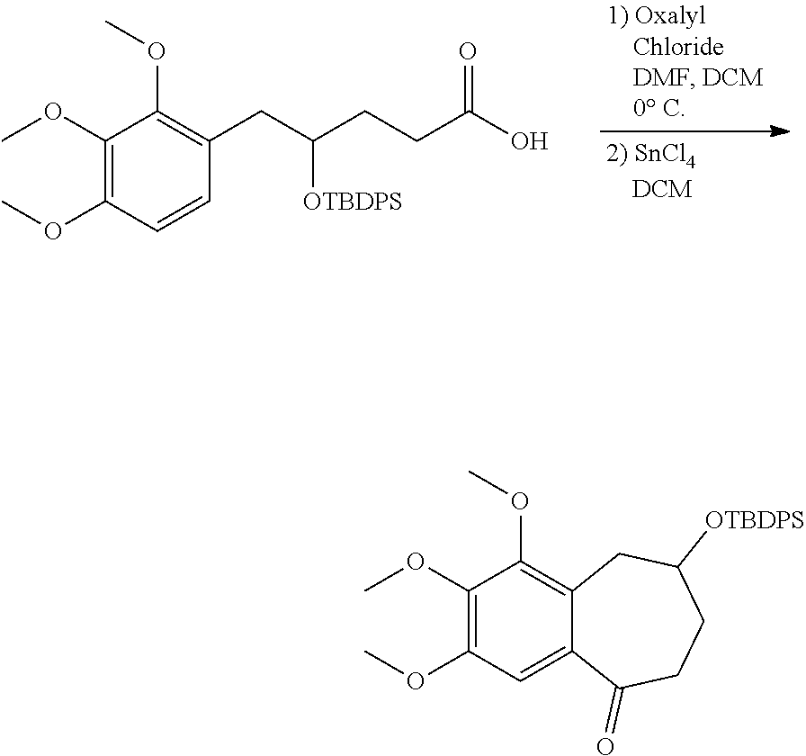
C1(OC)=C(OC)C=CC(CC(CCC(O)=O)[OTBDPS])=C1OC.C1(OC)=C(OC)C=C2C(=C1OC)CC([OTBDPS])CCC2=O
